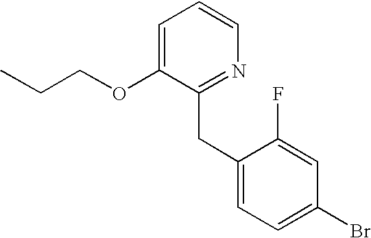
C1=C(OCCC)C(CC2=CC=C(Br)C=C2F)=NC=C1
